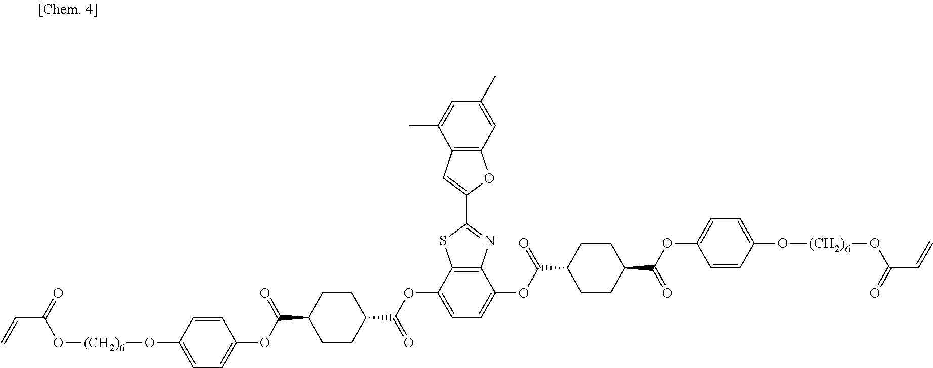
C12=C(C(OC(C3CCC(C(OC4=CC=C(O[(CH2)6]OC(C=C)=O)C=C4)=O)CC3)=O)=CC=C1OC(C1CCC(C(OC3=CC=C(O[(CH2)6]OC(C=C)=O)C=C3)=O)CC1)=O)SC(C1=CC3=C(O1)C=C(C)C=C3C)=N2
